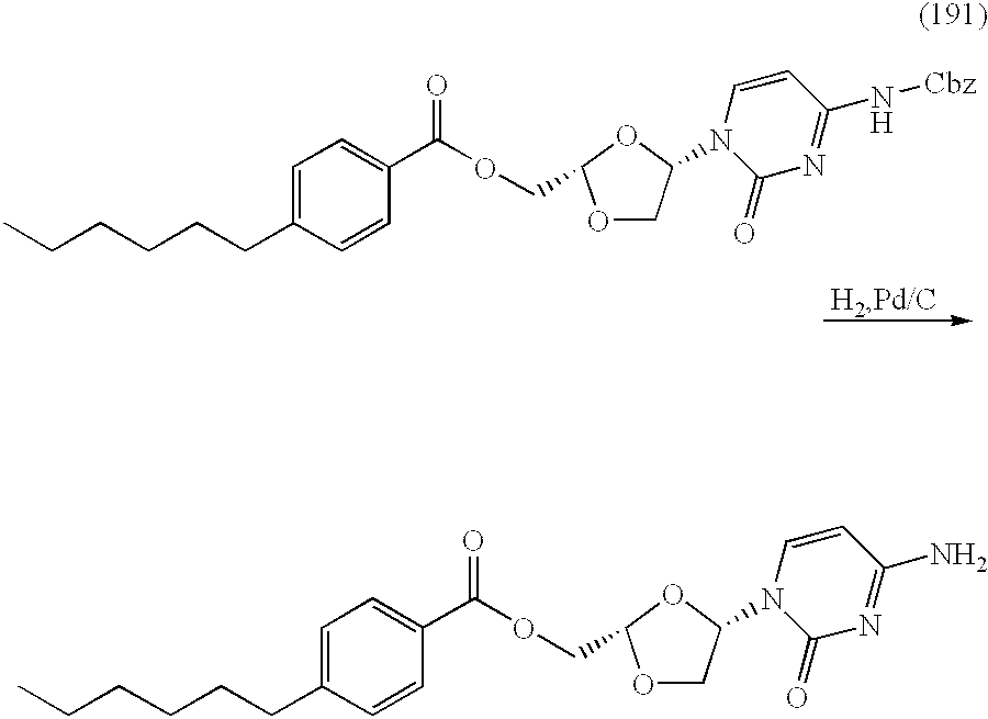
CCCCCCC1=CC=C(C(=O)OCC2OCC(N3C(=O)N=C(N[Cbz])C=C3)O2)C=C1.CCCCCCC1=CC=C(C(=O)OCC2OCC(N3C(=O)N=C(N)C=C3)O2)C=C1
